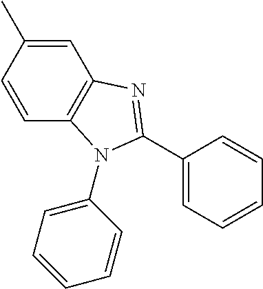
C1=CC2=C(C=C1C)N=C(C1=CC=CC=C1)N2C1=CC=CC=C1
